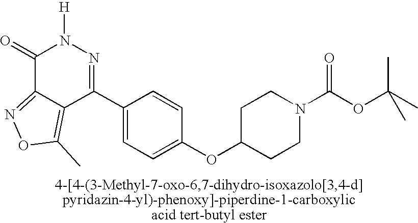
C1(=O)C2=NOC(C)=C2C(C2=CC=C(OC3CCN(C(OC(C)(C)C)=O)CC3)C=C2)=NN1[H]
